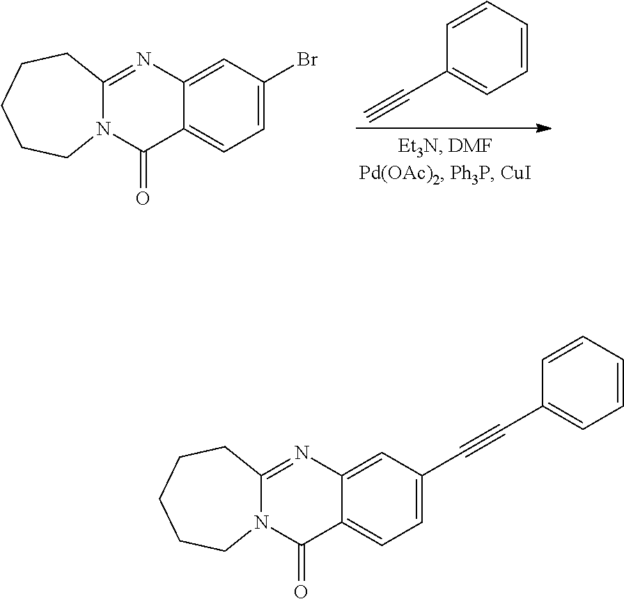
C1=CC=CC=C1C#C.C12=NC3=CC(Br)=CC=C3C(=O)N1CCCCC2.C12=NC3=CC(C#CC4=CC=CC=C4)=CC=C3C(=O)N1CCCCC2
